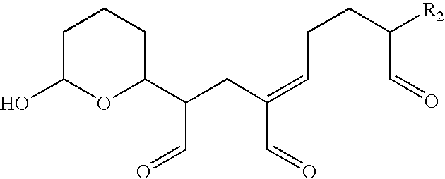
C(C1CCCC(O)O1)(CC(=CCCC([R2])C=O)C=O)C=O
